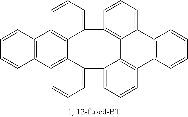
C12=C(C3=C4C5=C1C=CC=C5C1=C5C6=C(C7=C(C5=CC=C1)C=CC=C7)C=CC=C6C4=CC=C3)C=CC=C2
